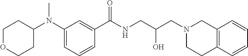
C1(N(C2CCOCC2)C)=CC=CC(C(NCC(CN2CC3=C(CC2)C=CC=C3)O)=O)=C1
